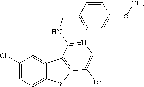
C1(Cl)=CC=C2C(=C1)C1=C(S2)C(Br)=CN=C1NCC1=CC=C(OC)C=C1
